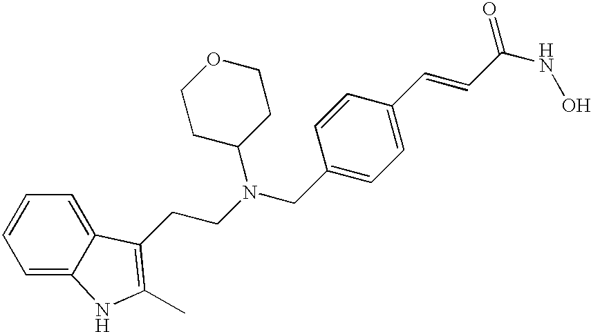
C(C1=CC=C(C=CC(NO)=O)C=C1)N(CCC1=C(C)NC2=CC=CC=C21)C1CCOCC1
